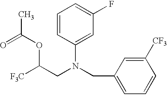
[F3C]C(CN(CC1=CC=CC([CF3])=C1)C1=CC(F)=CC=C1)OC(C)=O
